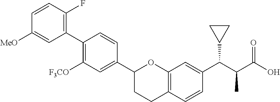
C1(C2=C([F3CO])C=C(C3CCC4=C(O3)C=C(C(C(C(O)=O)C)C3CC3)C=C4)C=C2)=C(F)C=CC([MeO])=C1
